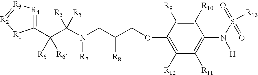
C1(C(C(N(CC(COC2=C([R12])C([R11])=C(N(S(=O)(=O)[R13])[H])C([R10])=C2[R9])[R8])[R7])([R5])[R5])([R6])[R6])=[R4][R3]=[R2][R1]1
